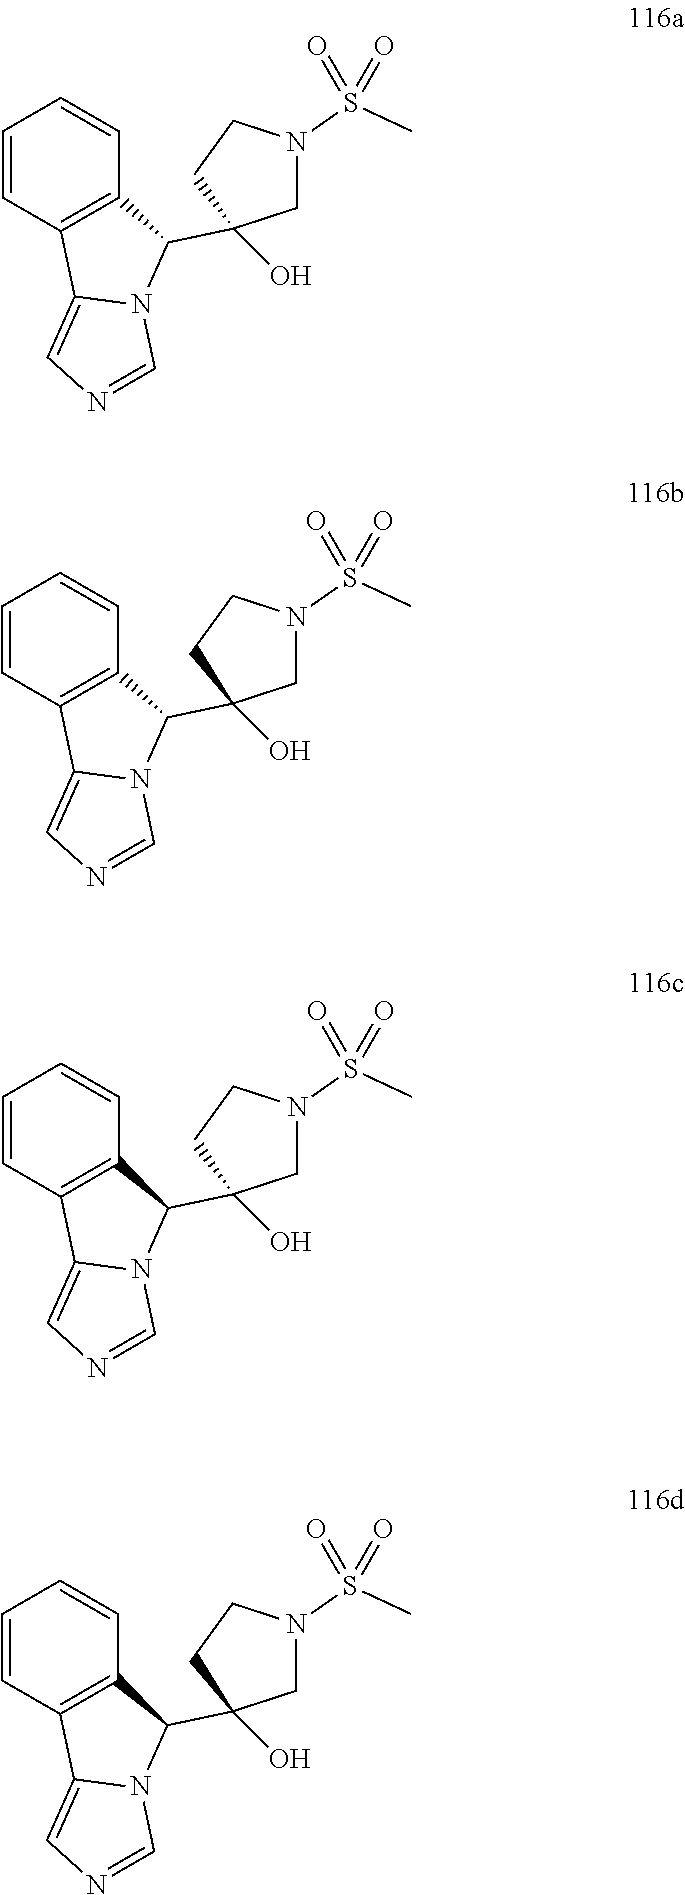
C1=CC2=C(C=C1)C(C1(O)CN(S(C)(=O)=O)CC1)N1C2=CN=C1.C1=CC2=C(C=C1)C(C1(O)CN(S(C)(=O)=O)CC1)N1C2=CN=C1.C1=CC2=C(C=C1)C(C1(O)CN(S(C)(=O)=O)CC1)N1C2=CN=C1.C1=CC2=C(C=C1)C(C1(O)CN(S(C)(=O)=O)CC1)N1C2=CN=C1
